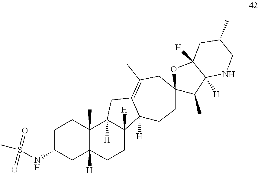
C1C(NS(=O)(=O)C)CC2([H])C(C)(C1)C1([H])C([H])(CC2)C2([H])C(=C(C)CC3(CC2)C(C)C2([H])C([H])(O3)CC(C)CN2)C1
